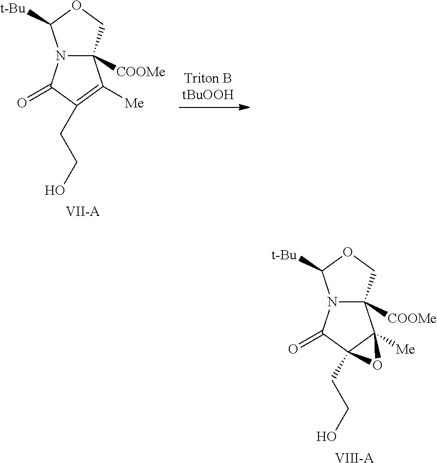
N12C([COOMe])(COC1[t-Bu])C([Me])=C(CCO)C2=O.[VII-A].N12C([COOMe])(COC1[t-Bu])C1([Me])C(CCO)(C2=O)O1.[VIII-A]
